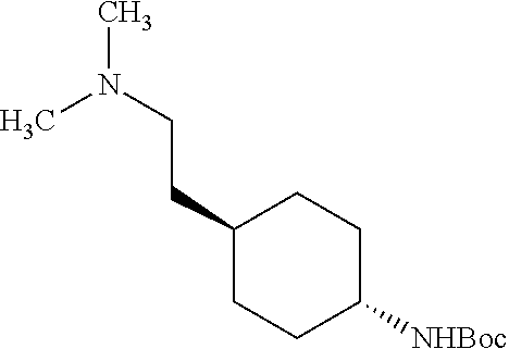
C1(CCN(C)C)CCC([NHBoc])CC1
